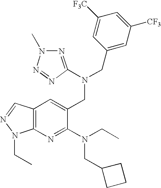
C12=C(N=C(N(CC)CC3CCC3)C(CN(C3=NN(C)N=N3)CC3=CC([CF3])=CC([F3C])=C3)=C1)N(CC)N=C2
